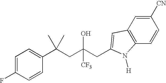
C1=C(F)C=CC(C(CC(CC2=CC3=C(C=CC([CN])=C3)N2[H])(O)[CF3])(C)C)=C1
